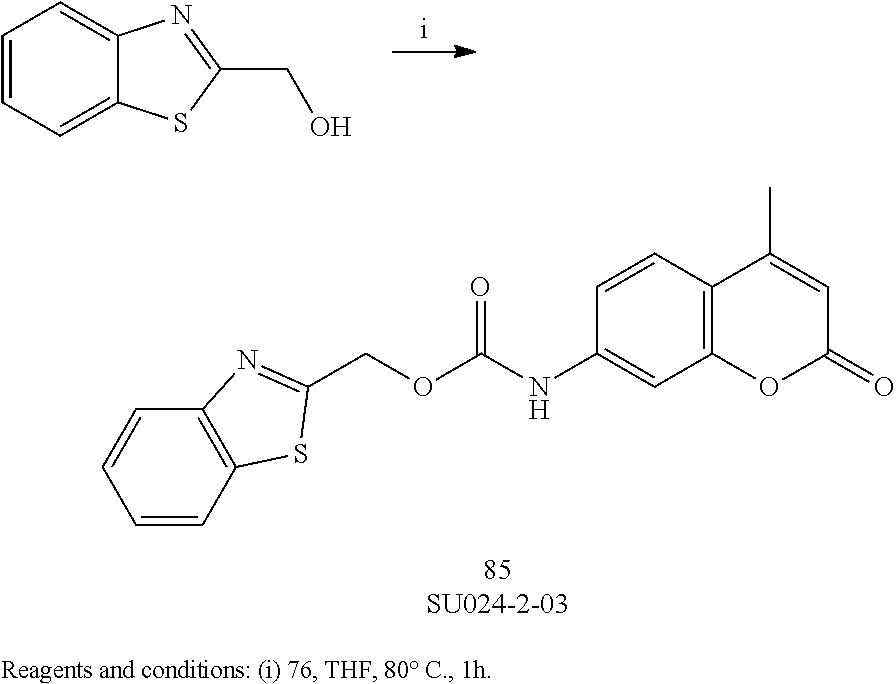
C1=CC=C2C(=C1)N=C(CO)S2.O(CC1=NC2=C(C=CC=C2)S1)C(NC1=CC2=C(C=C1)C(C)=CC(=O)O2)=O
